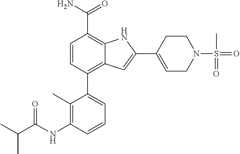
C1=C(C2=CC3=C(C4=CC=CC(NC(C(C)C)=O)=C4C)C=CC(C(N)=O)=C3N2)CCN(S(=O)(C)=O)C1
